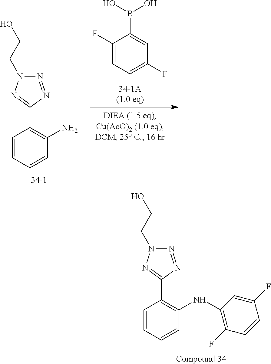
N1=NC(C2=C(NC3=C(F)C=CC(F)=C3)C=CC=C2)=NN1CCO.N1=NC(C2=C(N)C=CC=C2)=NN1CCO.C1=C(B(O)O)C(F)=CC=C1F
